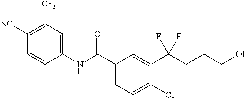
C1(NC(C2=CC=C(Cl)C(C(CCCO)(F)F)=C2)=O)=CC([CF3])=C([NC])C=C1
